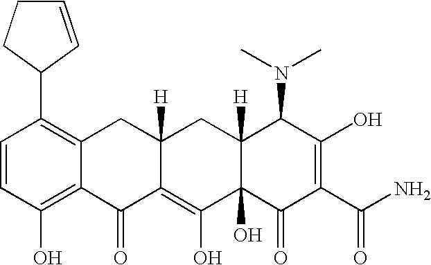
C1=CC(O)=C2C(=C1C1CCC=C1)CC1([H])C(=C(O)C3(O)C([H])(C1)C(N(C)C)C(O)=C(C(N)=O)C3=O)C2=O
